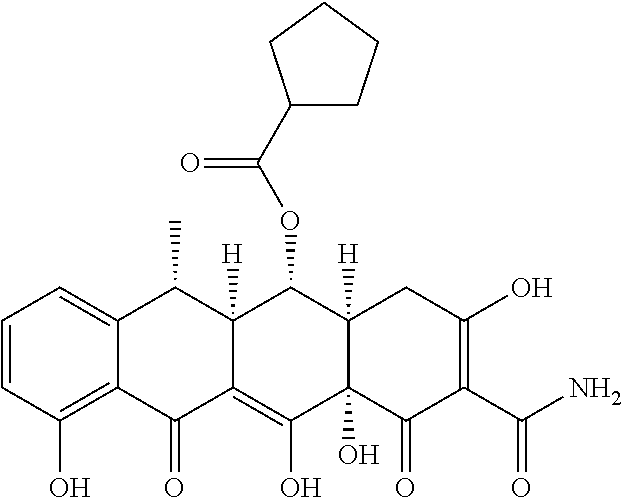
C1=CC(O)=C2C(=C1)C(C)C1([H])C(=C(O)C3(O)C([H])(C1OC(C1CCCC1)=O)CC(O)=C(C(N)=O)C3=O)C2=O
